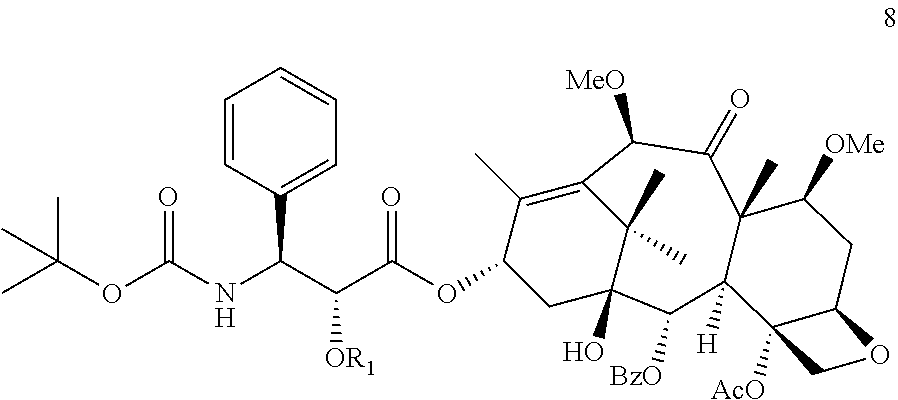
C(C(C(NC(OC(C)(C)C)=O)C1=CC=CC=C1)[OR1])(=O)OC1CC2(O)C(C)(C)C(=C1C)C([MeO])C(=O)C1(C)C([H])(C2[BzO])C2([AcO])C(CC1[OMe])OC2
